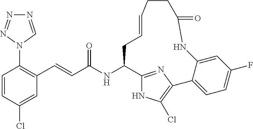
C1=CC(Cl)=CC(C=CC(NC2C3=NC(=C(Cl)N3)C3=CC=C(F)C=C3NC(=O)CCC=CC2)=O)=C1N1C=NN=N1
